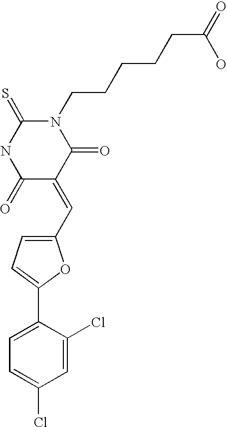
N1(CCCCCC(=O)O)C(=S)NC(=O)C(=CC2=CC=C(C3=CC=C(Cl)C=C3Cl)O2)C1=O
